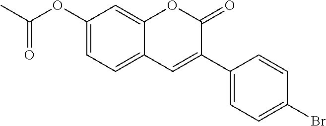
C1(OC(C)=O)=CC=C2C(=C1)OC(=O)C(C1=CC=C(Br)C=C1)=C2
